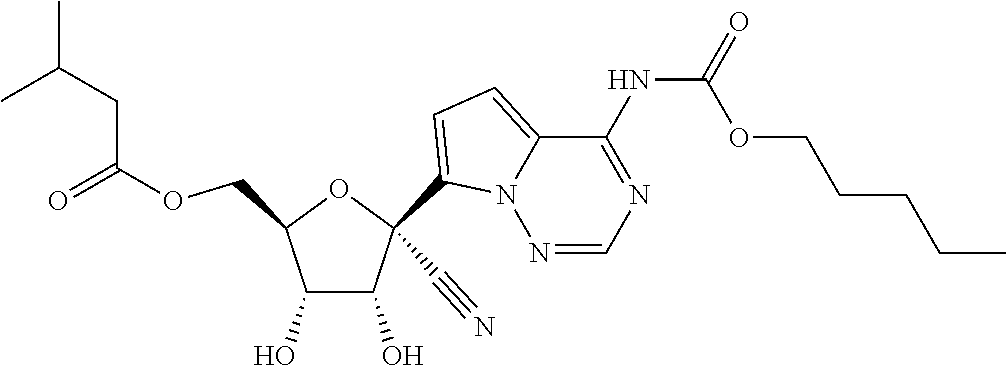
O(CC1C(O)C(O)C(C#N)(C2=CC=C3N2N=CN=C3NC(=O)OCCCCC)O1)C(=O)CC(C)C
